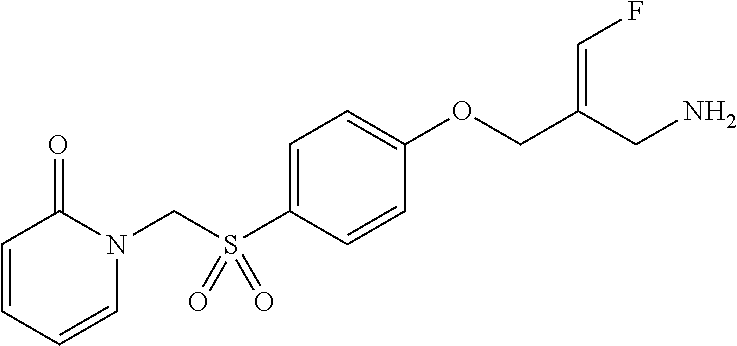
C1=C(S(CN2C(=O)C=CC=C2)(=O)=O)C=CC(OCC(CN)=CF)=C1
